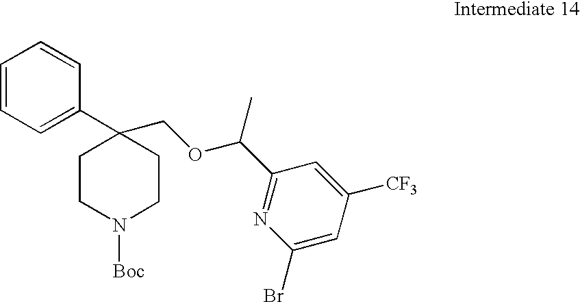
C1=CC=C(C2(COC(C3=NC(Br)=CC([CF3])=C3)C)CCN([Boc])CC2)C=C1
